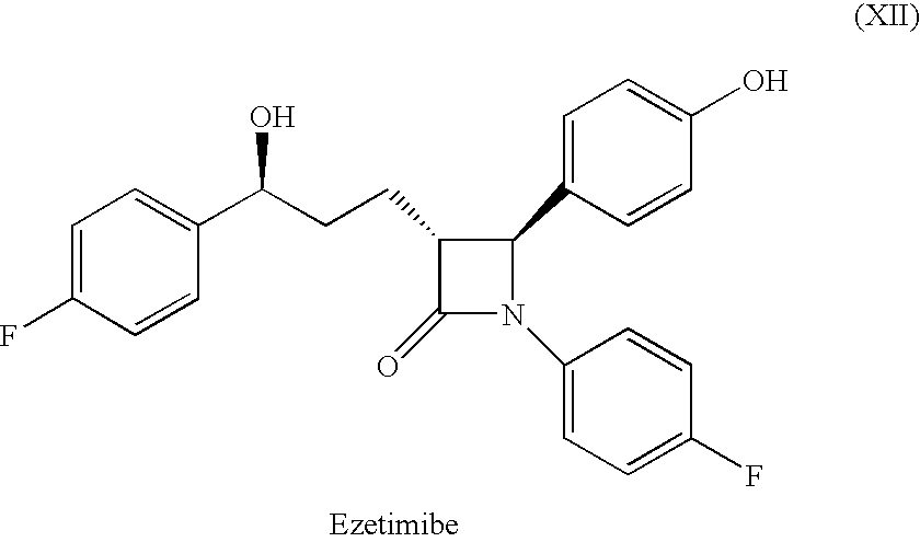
C1(=O)N(C2=CC=C(F)C=C2)C(C2=CC=C(O)C=C2)C1CCC(C1=CC=C(F)C=C1)O
